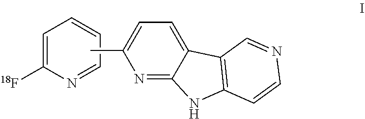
N1=CC=CC=C1[18F].N1=C2C(=CC=C1C)C1=C(N2)C=CN=C1
